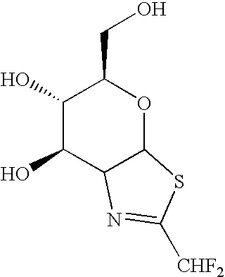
C1(O)C(O)C2C(OC1CO)SC([CHF2])=N2
